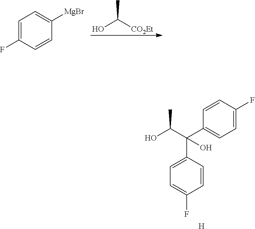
OC([CO2Et])C.C1=C(F)C=CC([MgBr])=C1.C1=CC(C(C(O)C)(C2=CC=C(F)C=C2)O)=CC=C1F.[H]
